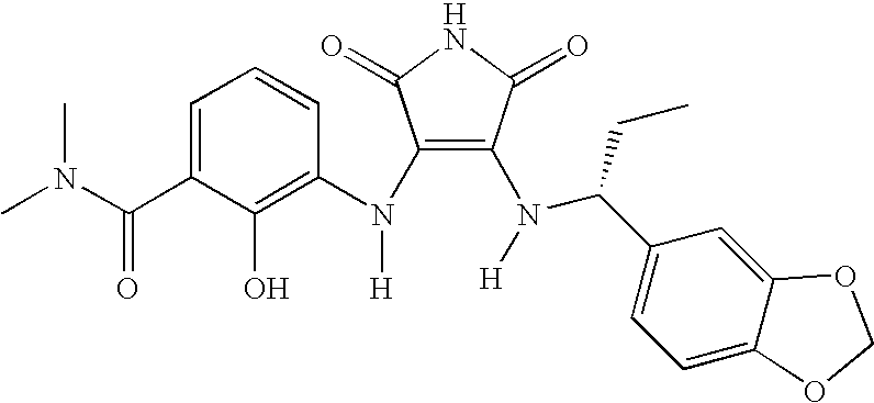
C1(N(C2=C(O)C(C(N(C)C)=O)=CC=C2)[H])=C(N([H])C(C2=CC=C3C(=C2)OCO3)CC)C(=O)NC1=O
